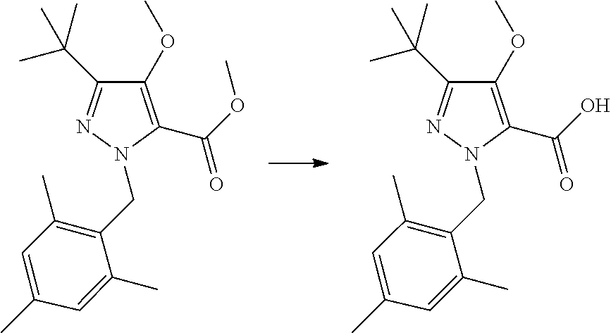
C(C)(C)(C)C1=NN(CC2=C(C)C=C(C)C=C2C)C(C(=O)O)=C1OC.C(C)(C)(C)C1=NN(CC2=C(C)C=C(C)C=C2C)C(C(=O)OC)=C1OC
